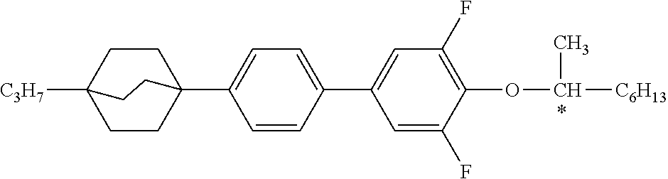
C1=CC(C2=CC(F)=C(OC([C6H13])C)C(F)=C2)=CC=C1C12CCC([C3H7])(CC1)CC2
